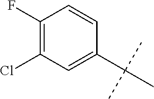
CC(C)(C)C1=CC(Cl)=C(F)C=C1
